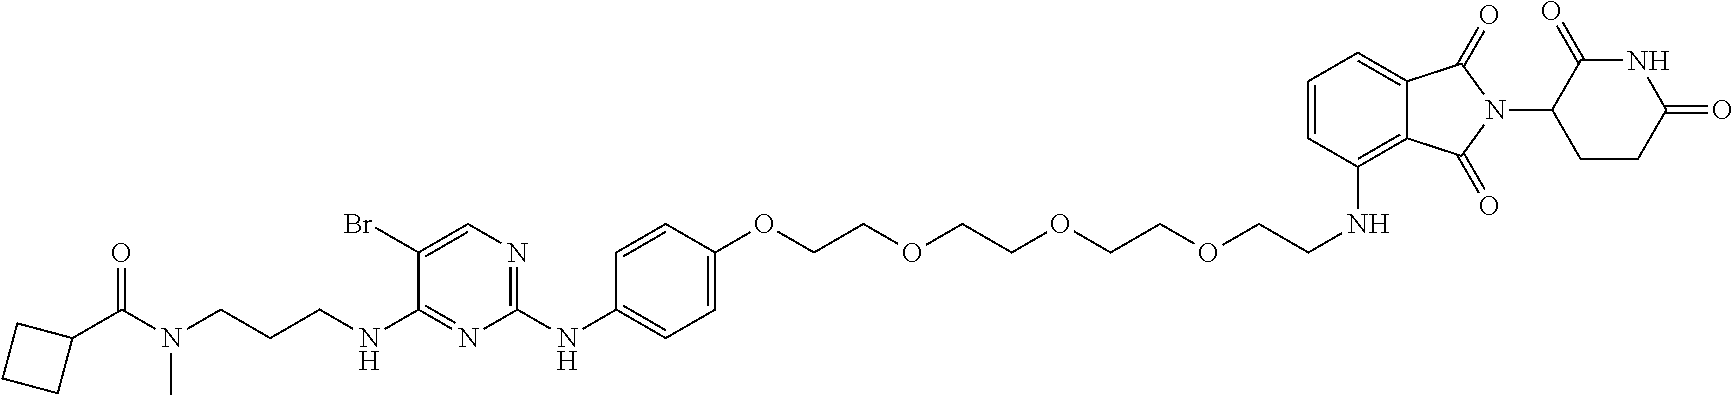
O(CCOCCNC1=C2C(=CC=C1)C(=O)N(C1CCC(=O)NC1=O)C2=O)CCOCCOC1=CC=C(NC2=NC=C(Br)C(NCCCN(C(C3CCC3)=O)C)=N2)C=C1
